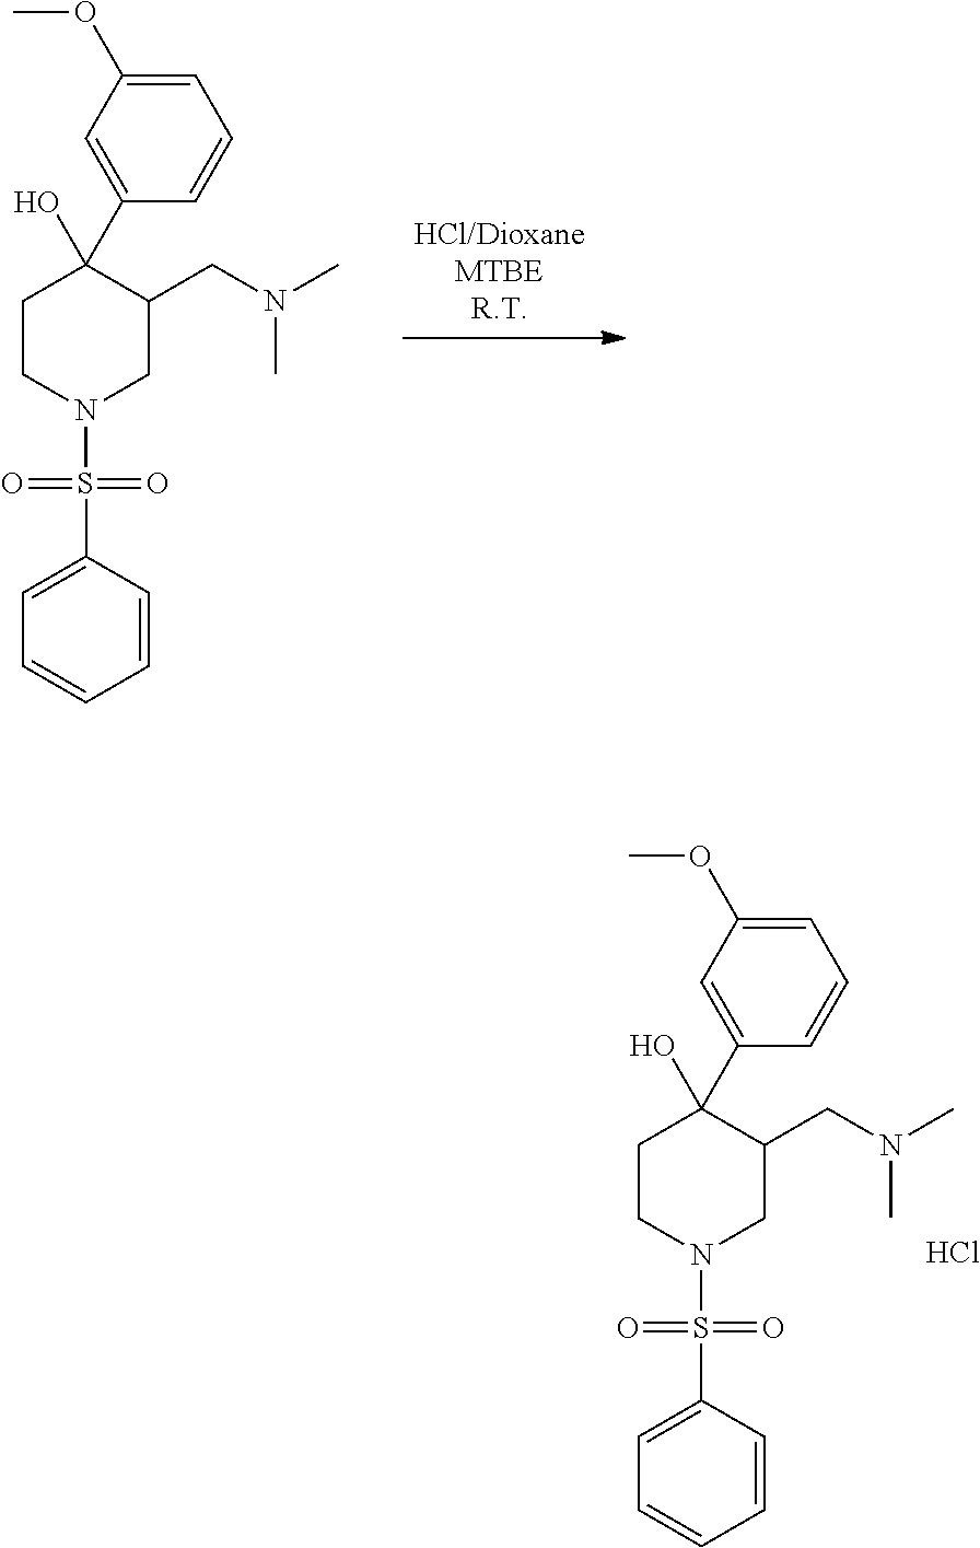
C1(S(=O)(=O)N2CC(CN(C)C)C(C3=CC(OC)=CC=C3)(O)CC2)=CC=CC=C1.Cl.C1(S(=O)(=O)N2CC(CN(C)C)C(C3=CC(OC)=CC=C3)(O)CC2)=CC=CC=C1
